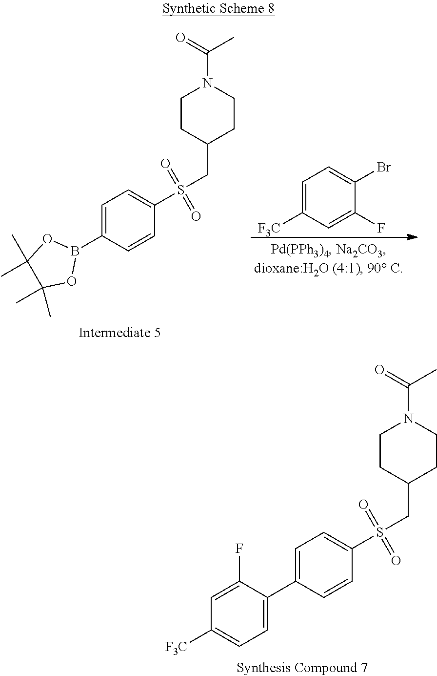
C1=C(B2OC(C)(C)C(C)(C)O2)C=CC(S(CC2CCN(C(=O)C)CC2)(=O)=O)=C1.C1=C([F3C])C=C(F)C(Br)=C1.C1=C(C2=CC=C([F3C])C=C2F)C=CC(S(CC2CCN(C(=O)C)CC2)(=O)=O)=C1
